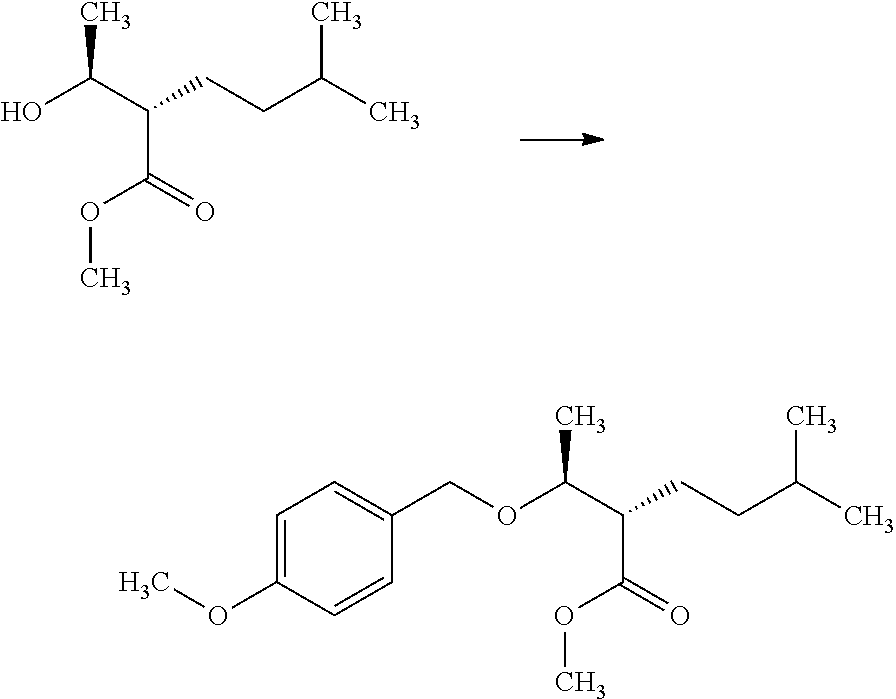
O(C(C(C(=O)OC)CCC(C)C)C)CC1=CC=C(OC)C=C1.OC(C(C(=O)OC)CCC(C)C)C
